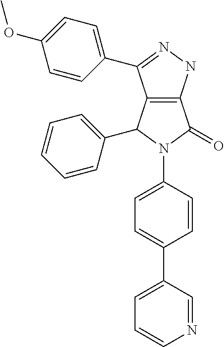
C12=C(NN=C1C1=CC=C(OC)C=C1)C(=O)N(C1=CC=C(C3=CC=CN=C3)C=C1)C2C1=CC=CC=C1
